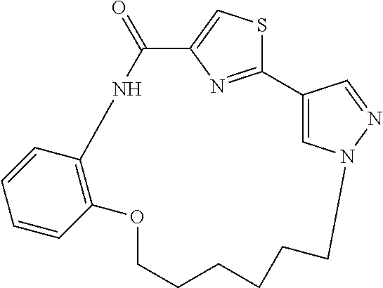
C12=CN(N=C1)CCCCCCOC1=C(NC(=O)C3=CSC2=N3)C=CC=C1
